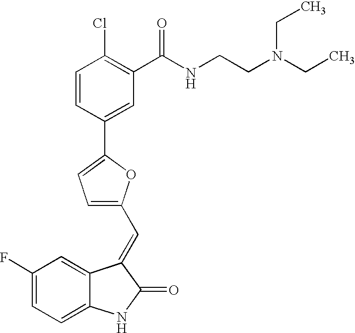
C1(F)=CC=C2C(=C1)C(=CC1=CC=C(C3=CC(C(NCCN(CC)CC)=O)=C(Cl)C=C3)O1)C(=O)N2
